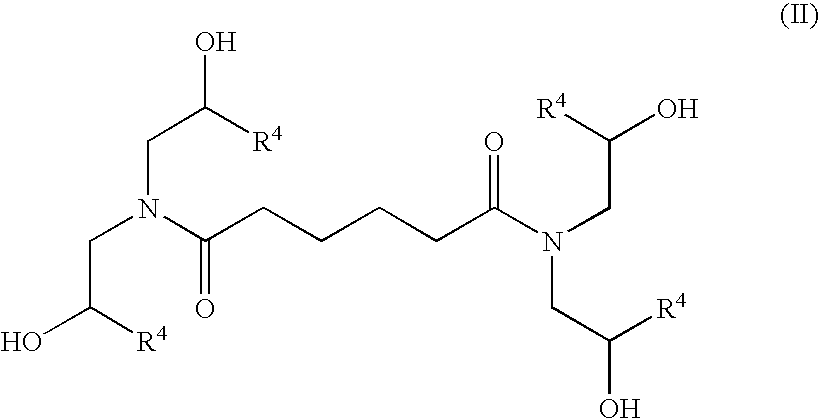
C(N(C(CCCCC(N(CC([R4])O)CC([R4])O)=O)=O)CC([R4])O)C([R4])O
